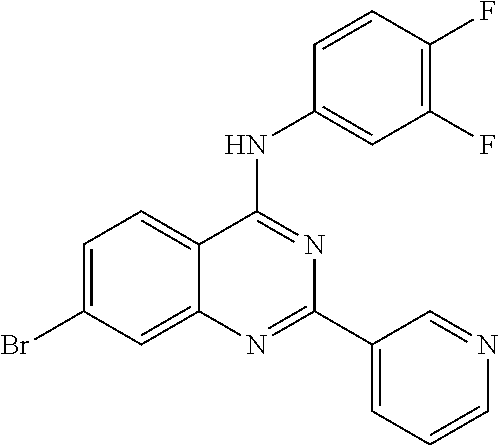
C1=C(Br)C=C2C(=C1)C(NC1=CC(F)=C(F)C=C1)=NC(C1=CC=CN=C1)=N2
